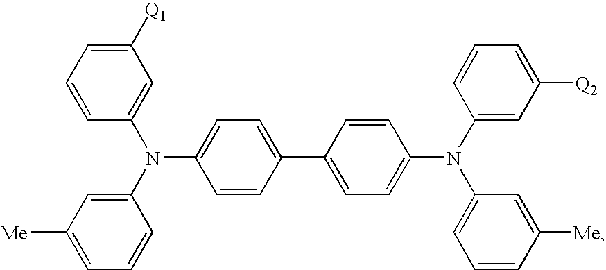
C1(N(C2=CC([Me])=CC=C2)C2=CC=C(C3=CC=C(N(C4=CC([Q2])=CC=C4)C4=CC=CC([Me])=C4)C=C3)C=C2)=CC([Q1])=CC=C1
